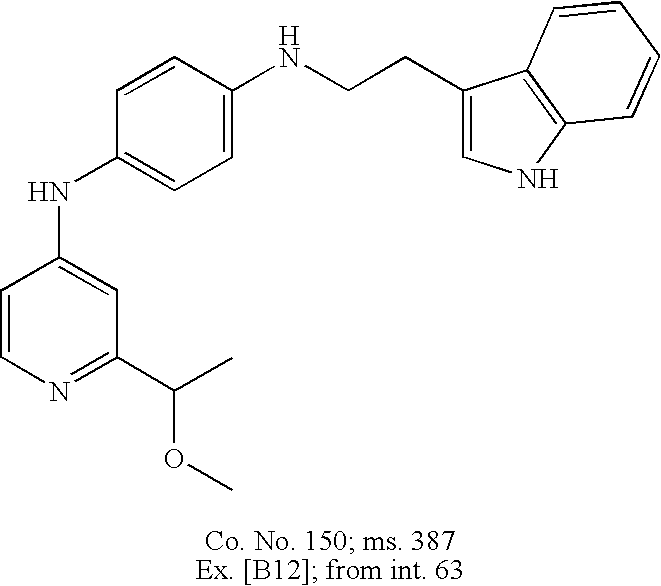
C1=CN=C(C(OC)C)C=C1NC1=CC=C(NCCC2=CNC3=C2C=CC=C3)C=C1
